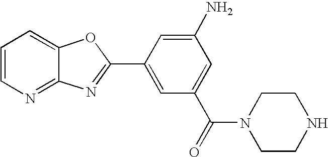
C1=CN=C2C(=C1)OC(C1=CC(C(N3CCNCC3)=O)=CC(N)=C1)=N2
